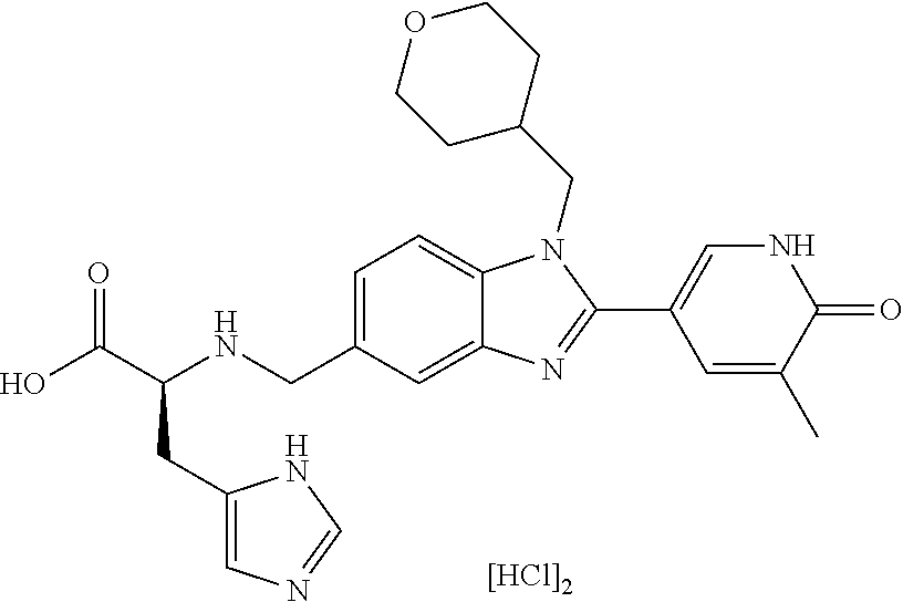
OC(C(NCC1=CC=C2C(=C1)N=C(C1=CNC(=O)C(C)=C1)N2CC1CCOCC1)CC1=CN=CN1)=O.[[HCl]2]
